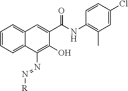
C1=CC=C2C(=C1)C=C(C(NC1=C(C)C=C(Cl)C=C1)=O)C(O)=C2N=N[R]
